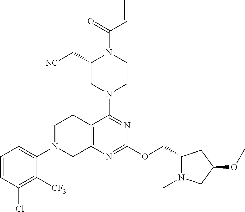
C1=CC(Cl)=C([CF3])C(N2CC3=C(CC2)C(N2CC(C[NC])N(C(=O)C=C)CC2)=NC(OCC2N(C)CC(OC)C2)=N3)=C1
